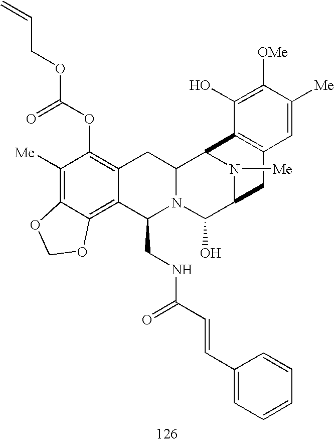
C1([Me])=C2C(=C3C(=C1OC(OCC=C)=O)CC1N(C3CNC(C=CC3=CC=CC=C3)=O)C(O)C3N([Me])C1C1=C(C3)C=C([Me])C([OMe])=C1O)OCO2
